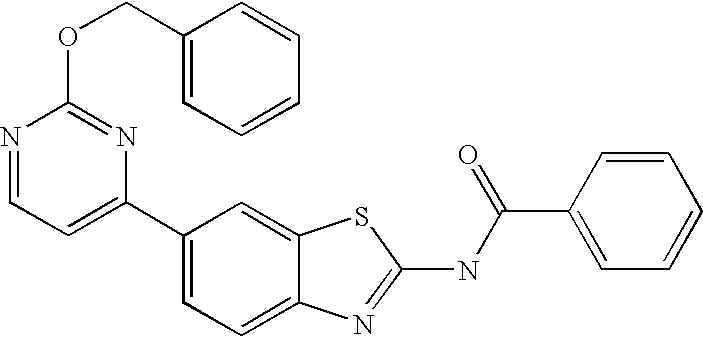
C1(C2=CC=C3C(=C2)SC(NC(C2=CC=CC=C2)=O)=N3)=CC=NC(OCC2=CC=CC=C2)=N1
